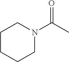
C1CCCN(C(C)=O)C1
